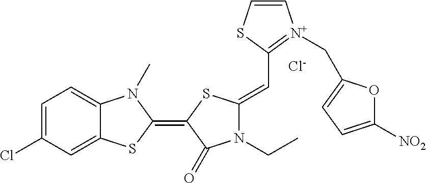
[Cl-].C1=C(Cl)C=C2C(=C1)N(C)C(=C1SC(=CC3=[N+](CC4=CC=C([NO2])O4)C=CS3)N(CC)C1=O)S2
